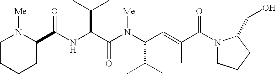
N(C(C(N(C(C(C)C)C=C(C(N1CCCC1CO)=O)C)[Me])=O)C(C)C)C(=O)C1N([Me])CCCC1
